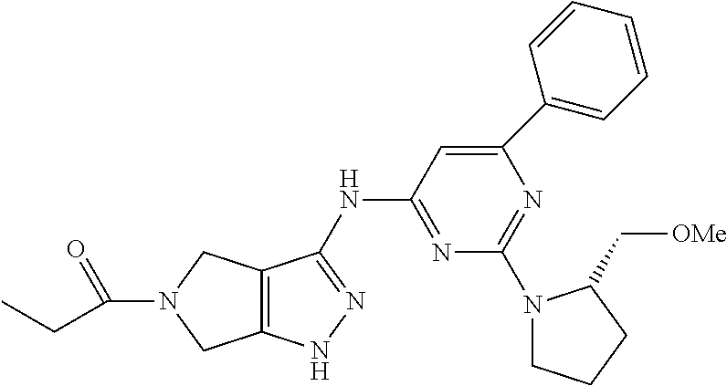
C12=C(CN(C(=O)CC)C1)C(NC1=NC(N3CCCC3C[OMe])=NC(C3=CC=CC=C3)=C1)=NN2
